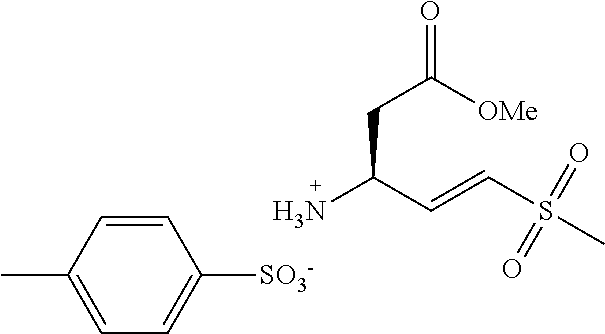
C1=CC(C)=CC=C1[SO3-].C(C(C=CS(C)(=O)=O)N)C(=O)[OMe]
